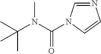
N1=CN(C(N(C(C)(C)C)C)=O)C=C1
